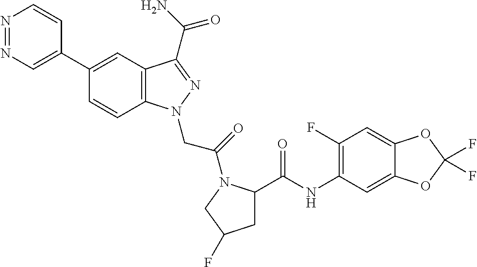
N1=NC=C(C2=CC3=C(C=C2)N(CC(=O)N2C(C(=O)NC4=C(F)C=C5C(=C4)OC(F)(F)O5)CC(F)C2)N=C3C(N)=O)C=C1
